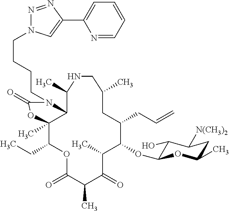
C12C(C)(C(CC)OC(=O)C(C)C(=O)C(C)C(OC3C(O)C([N(CH3)2])CC(C)O3)C(CC=C)CC(C)CNC1C)OC(=O)N2CCCCN1N=NC(C2=CC=CC=N2)=C1
